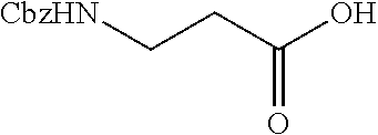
C(=O)(CC[CbzHN])O
